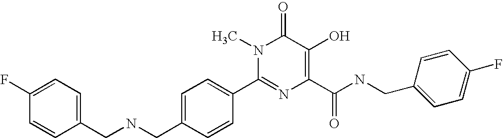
N(CC1=CC=C(C2=NC(C(=O)NCC3=CC=C(F)C=C3)=C(O)C(=O)N2C)C=C1)CC1=CC=C(F)C=C1
